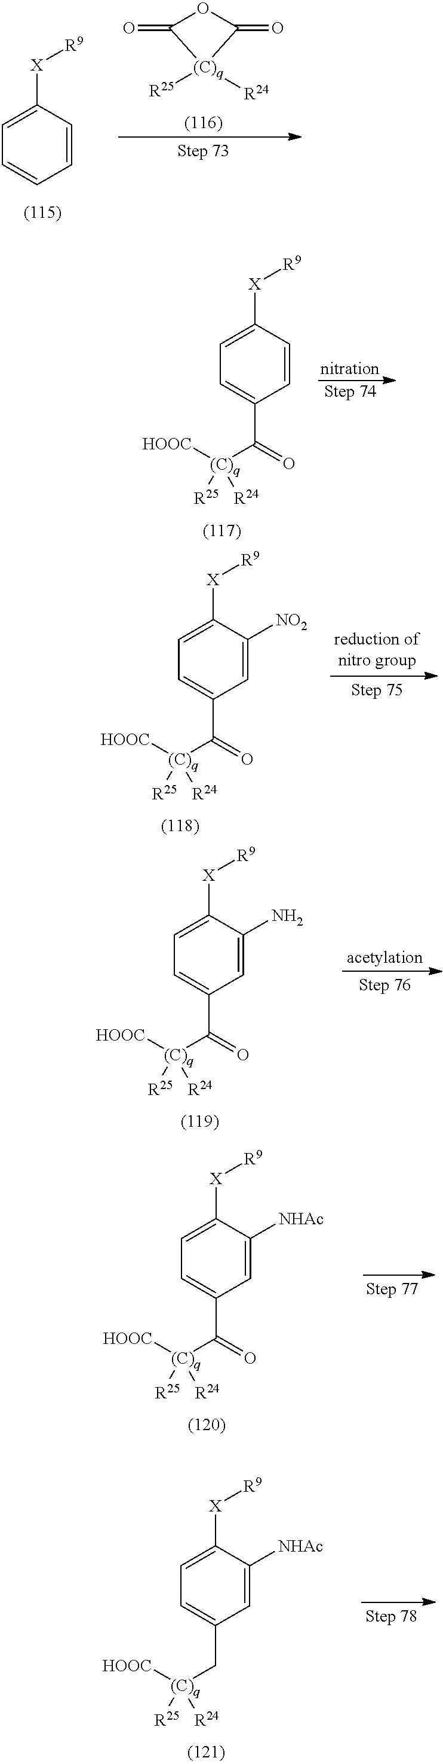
C1([X][R9])=CC=CC=C1.C1(=O)OC(=O)[(C)q]1([R24])[R25].C1([X][R9])=CC=C(C(=O)[(C)q]([HOOC])([R25])[R24])C=C1.C1([X][R9])=CC=C(C(=O)[(C)q]([HOOC])([R25])[R24])C=C1[NO2].C1([X][R9])=CC=C(C(=O)[(C)q]([HOOC])([R25])[R24])C=C1N.C1([X][R9])=CC=C(C(=O)[(C)q]([HOOC])([R25])[R24])C=C1[NHAc].C1([X][R9])=CC=C(C[(C)q]([HOOC])([R25])[R24])C=C1[NHAc]
